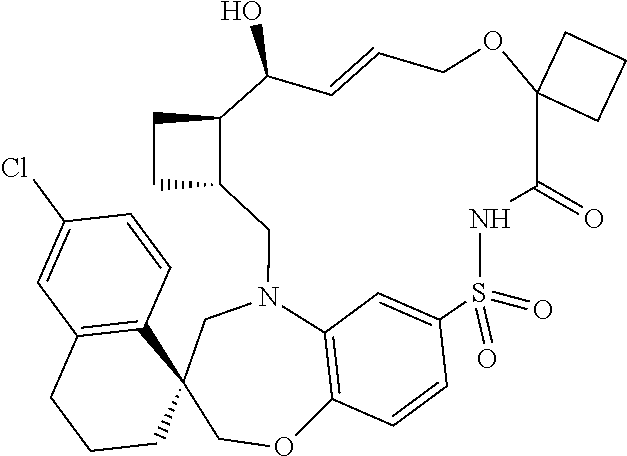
C1=CC2=C3C=C1S(=O)(=O)NC(=O)C1(OCC=CC(O)C4C(CN3CC3(CO2)C2=C(CCC3)C=C(Cl)C=C2)CC4)CCC1
